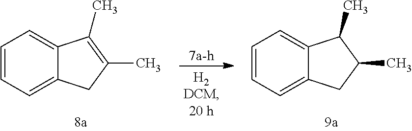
C1=CC=C2C(=C1)C(C)=C(C)C2.C1=CC=C2C(=C1)C(C)C(C)C2
